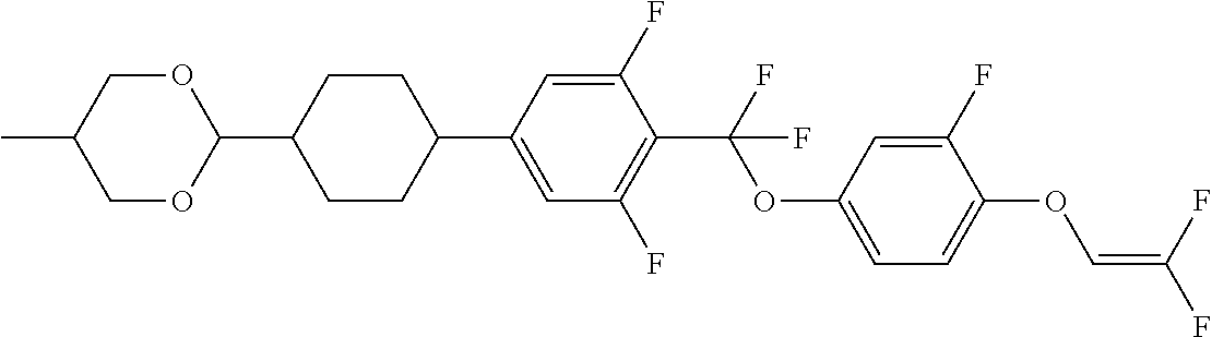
C1OC(C2CCC(C3=CC(F)=C(C(F)(OC4=CC=C(OC=C(F)F)C(F)=C4)F)C(F)=C3)CC2)OCC1C
